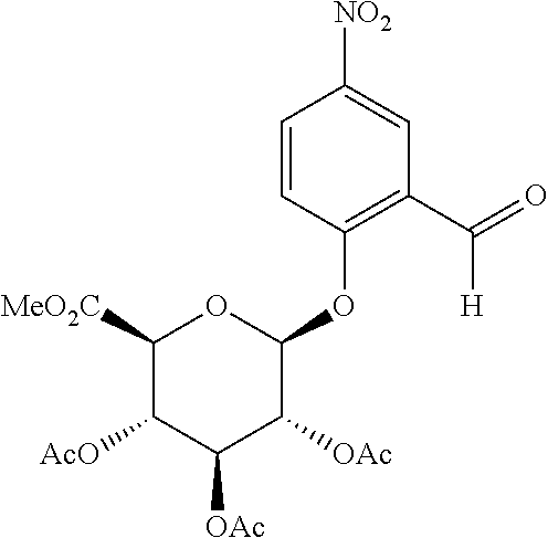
C1=CC([NO2])=CC(C(=O)[H])=C1OC1OC([MeO2C])C([AcO])C([OAc])C1[OAc]
